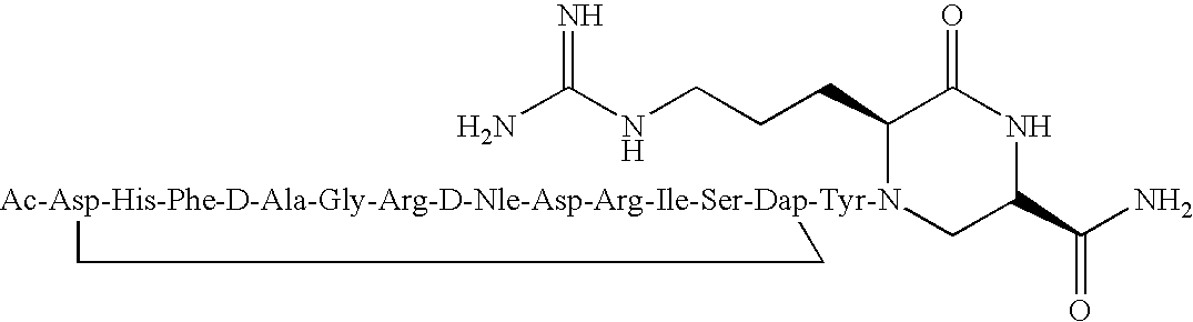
NC(NCCCC1[Ac-Asp-His-Phe-D-Ala-Gly-Arg-D-Nle-Asp-Arg-Ile-Ser-Dap-Tyr-N]2(CC(C(N)=O)NC1=O)CC2)=N
